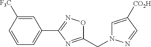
C1=CC=C(C2=NOC(CN3C=C([CO2H])C=N3)=N2)C=C1[F3C]
